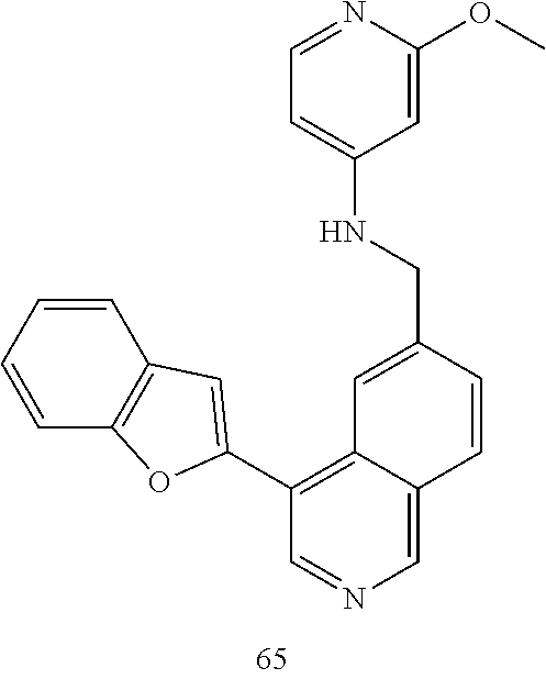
C1=CC=CC2=C1C=C(C1=C3C(=CN=C1)C=CC(CNC1=CC=NC(OC)=C1)=C3)O2
